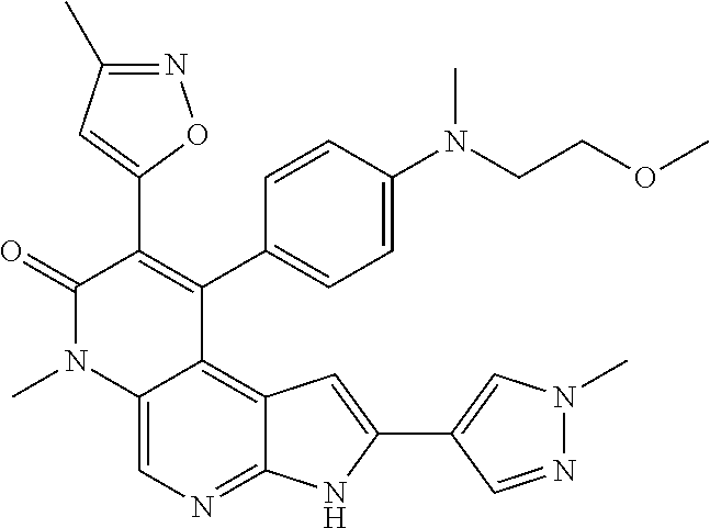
C12=CN=C3C(=C1C(C1=CC=C(N(CCOC)C)C=C1)=C(C1=CC(C)=NO1)C(=O)N2C)C=C(C1=CN(C)N=C1)N3
